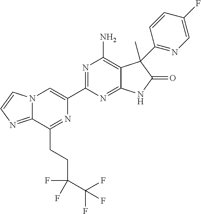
C12=NC=CN1C=C(C1=NC(N)=C3C(=N1)NC(=O)C3(C)C1=NC=C(F)C=C1)N=C2CCC(C(F)(F)F)(F)F
